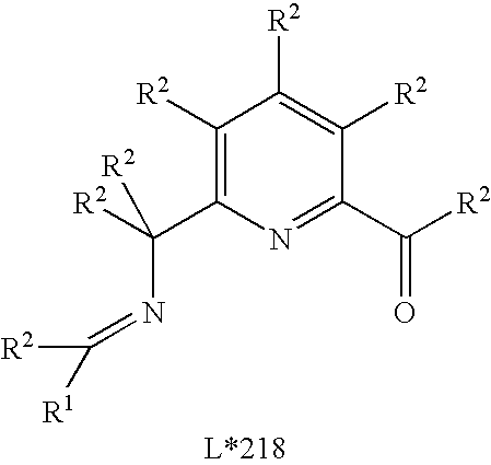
C1([R2])=C(C([R2])(N=C([R2])[R1])[R2])N=C(C([R2])=O)C([R2])=C1[R2]
